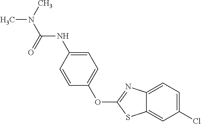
C1(Cl)=CC=C2C(=C1)SC(OC1=CC=C(NC(N(C)C)=O)C=C1)=N2
